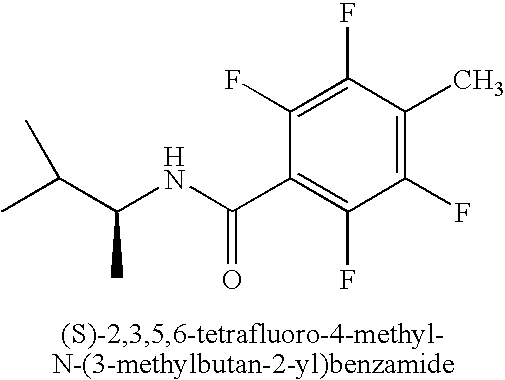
CC(C(NC(C1=C(F)C(F)=C(C)C(F)=C1F)=O)C)C
